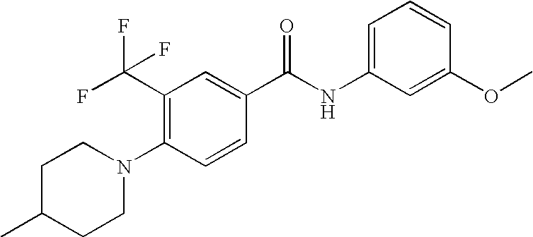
C1(C(F)(F)F)=C(N2CCC(C)CC2)C=CC(C(NC2=CC=CC(OC)=C2)=O)=C1
